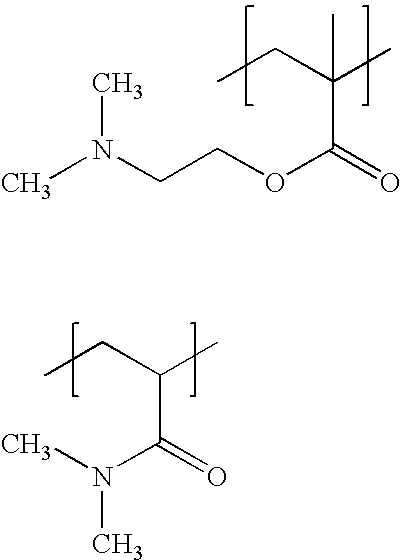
CN(CCOC(=O)C(CC)(C)C)C.CN(C(=O)C(CC)C)C
